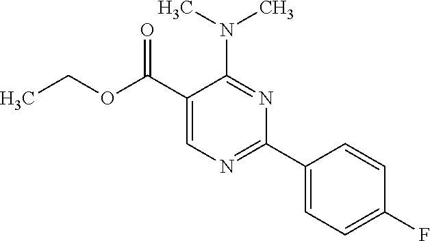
CCOC(C1=CN=C(C2=CC=C(F)C=C2)N=C1N(C)C)=O
